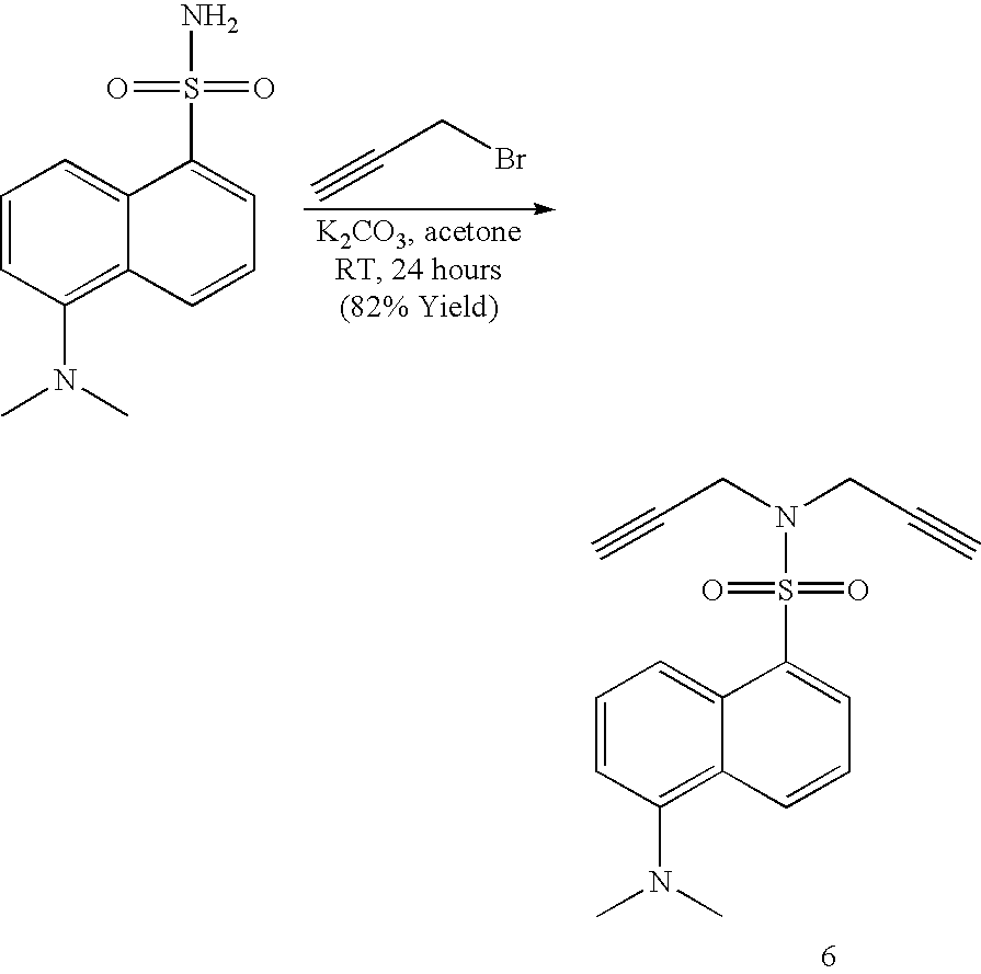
C1=CC(N(C)C)=C2C(=C1)C(S(=O)(=O)N(CC#C)CC#C)=CC=C2.C1=CC(N(C)C)=C2C(=C1)C(S(=O)(=O)N)=CC=C2.C(CBr)#C
